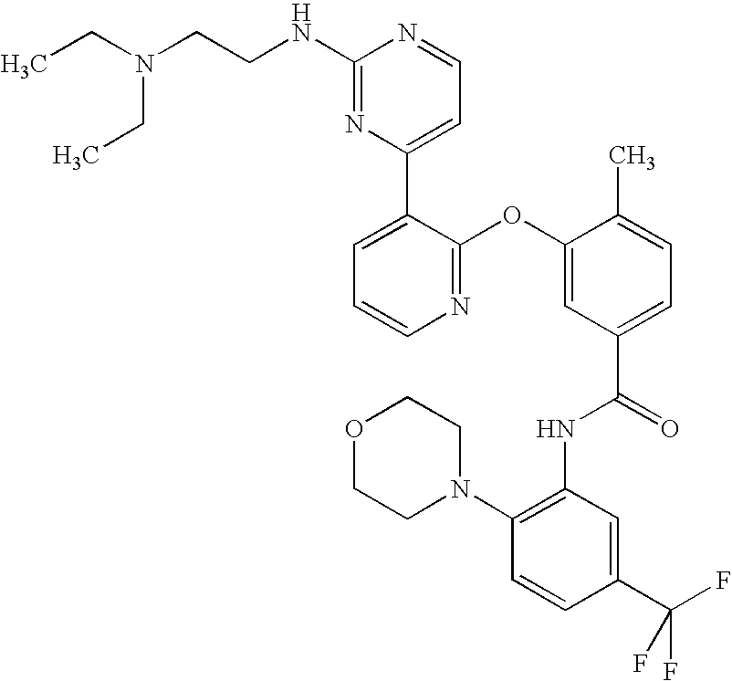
N1=C(OC2=CC(C(=O)NC3=C(N4CCOCC4)C=CC(C(F)(F)F)=C3)=CC=C2C)C(C2=CC=NC(NCCN(CC)CC)=N2)=CC=C1
